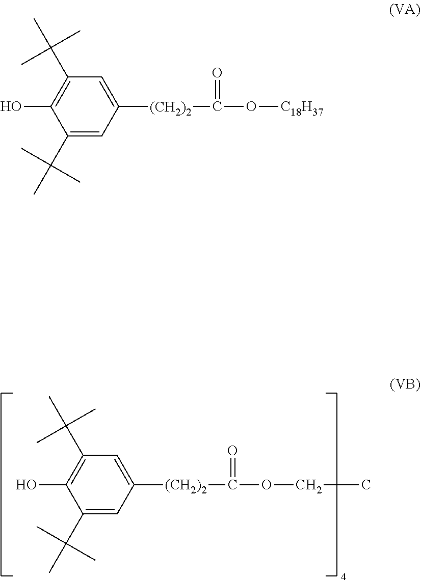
OC1=C(C(C)(C)C)C=C([(CH2)2]C(OCC)=O)C=C1C(C)(C)C.OC1=C(C(C)(C)C)C=C([(CH2)2]C(O[C18H37])=O)C=C1C(C)(C)C
